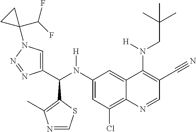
C1(N(C(C2=CN(C3(C(F)F)CC3)N=N2)C2=C(C)N=CS2)[H])=CC(Cl)=C2C(=C1)C(N(CC(C)(C)C)[H])=C(C#N)C=N2
